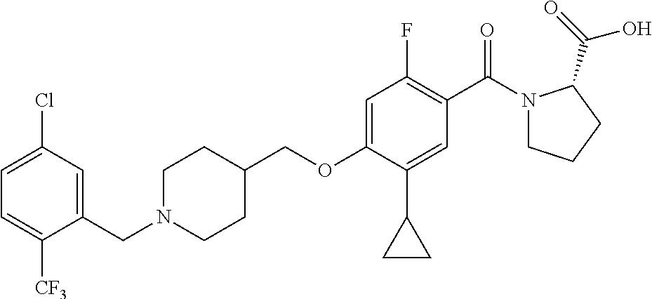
C(OC1=CC(F)=C(C(N2CCCC2C(=O)O)=O)C=C1C1CC1)C1CCN(CC2=CC(Cl)=CC=C2[CF3])CC1
